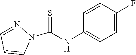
C1=NN(C(NC2=CC=C(F)C=C2)=S)C=C1
